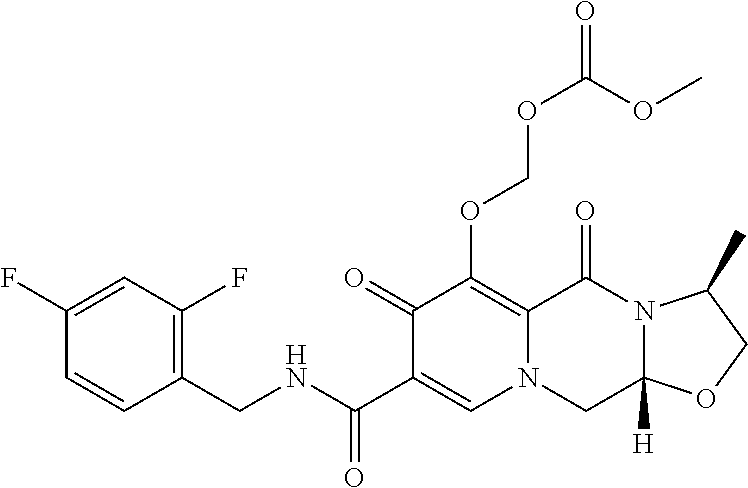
C1(F)=CC(F)=C(CNC(C2=CN3CC4([H])N(C(=O)C3=C(OCOC(=O)OC)C2=O)C(C)CO4)=O)C=C1
